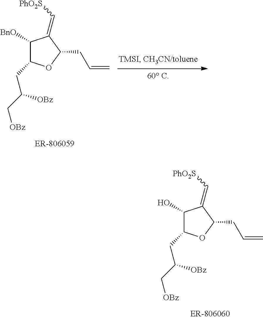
C1([BnO])C(CC(C[OBz])[OBz])OC(CC=C)C1=C[PhO2S].C1(O)C(CC(C[OBz])[OBz])OC(CC=C)C1=C[PhO2S]
